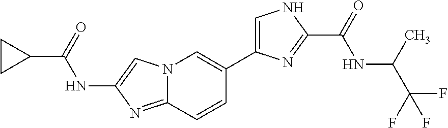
C1(C(=O)NC2=CN3C(=N2)C=CC(C2=CNC(C(=O)NC(C)C(F)(F)F)=N2)=C3)CC1
